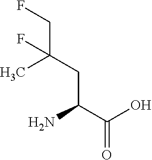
CC(CC(C(O)=O)N)(CF)F
